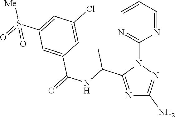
N1=C(C(NC(=O)C2=CC(S(=O)([Me])=O)=CC(Cl)=C2)C)N(C2=NC=CC=N2)N=C1N
